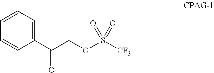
C1=CC=C(C(COS([CF3])(=O)=O)=O)C=C1
